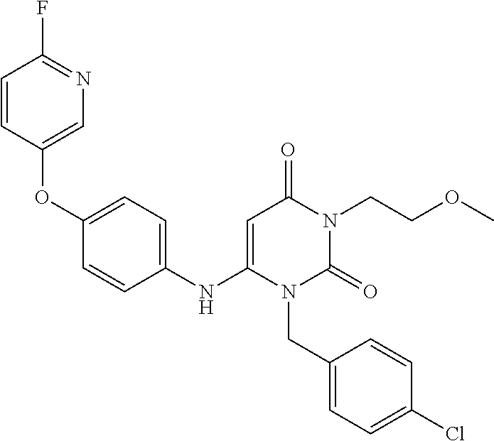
C1(OC2=CN=C(F)C=C2)=CC=C(NC2=CC(=O)N(CCOC)C(=O)N2CC2=CC=C(Cl)C=C2)C=C1
